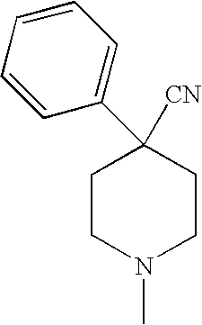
C1CN(C)CCC1([CN])C1=CC=CC=C1
